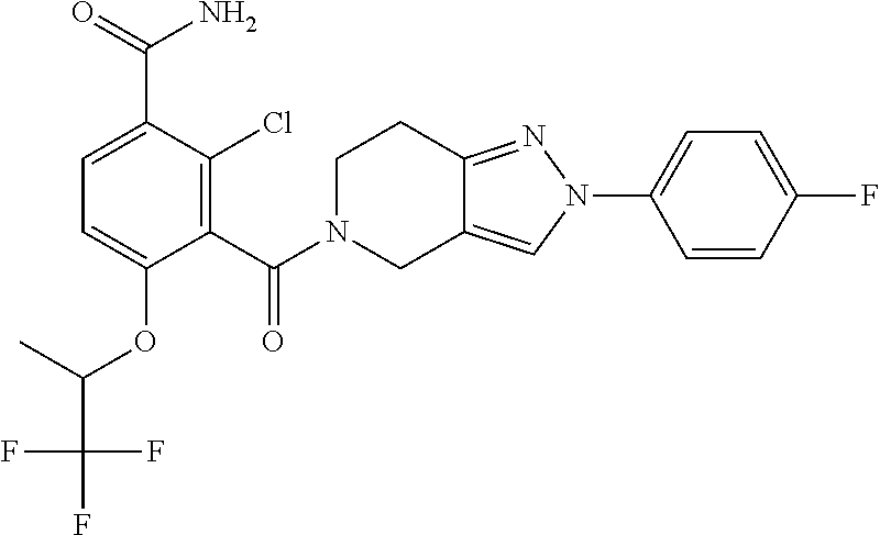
C1(C(=O)N)=CC=C(OC(C(F)(F)F)C)C(C(=O)N2CCC3=NN(C4=CC=C(F)C=C4)C=C3C2)=C1Cl
